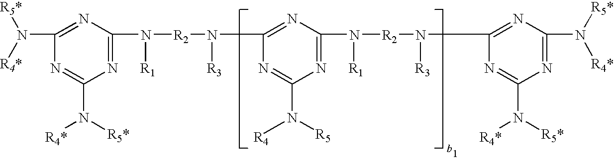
N([R4*])([R5*])C1=NC(N([R2]N([R3])C2=NC(N([R2]N([R3])C3=NC(N([R4*])[R5*])=NC(N([R5*])[R4*])=N3)[R1])=NC(N([R5])[R4])=N2)[R1])=NC(N([R5*])[R4*])=N1
